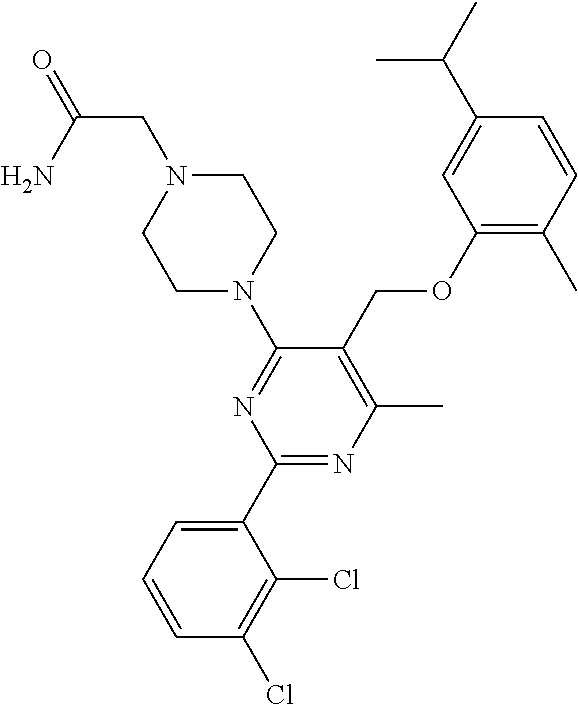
C1(OCC2=C(C)N=C(C3=CC=CC(Cl)=C3Cl)N=C2N2CCN(CC(=O)N)CC2)=C(C)C=CC(C(C)C)=C1
